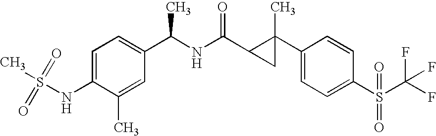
C1=C(NS(C)(=O)=O)C(C)=CC(C(NC(C2CC2(C2=CC=C(S(C(F)(F)F)(=O)=O)C=C2)C)=O)C)=C1
